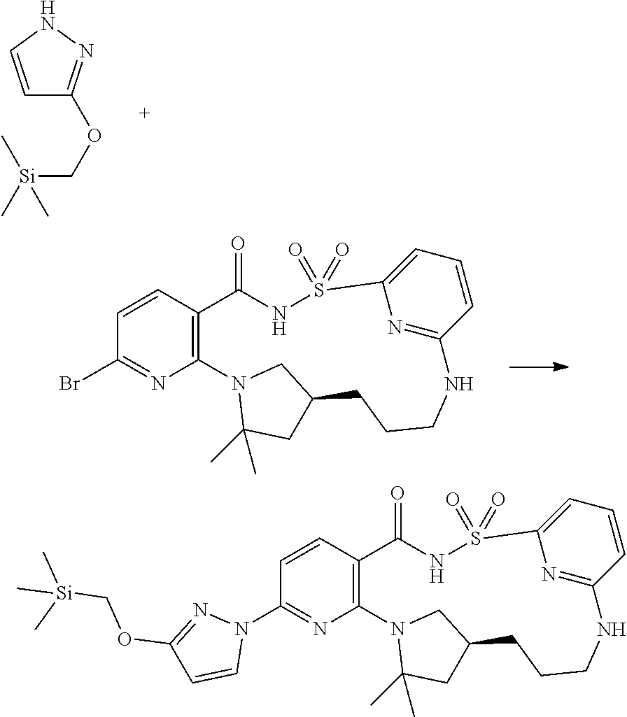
C1=CNN=C1OC[Si](C)(C)C.C12=C(C=CC(Br)=N1)C(=O)NS(=O)(=O)C1=CC=CC(=N1)NCCCC1CC(C)(C)N2C1.C12=C(C=CC(N3N=C(OC[Si](C)(C)C)C=C3)=N1)C(=O)NS(=O)(=O)C1=CC=CC(=N1)NCCCC1CC(C)(C)N2C1
